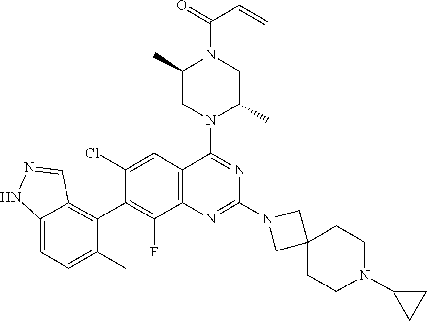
C12=CC=C(C)C(C3=C(F)C4=C(C=C3Cl)C(N3C(C)CN(C(=O)C=C)C(C)C3)=NC(N3CC5(C3)CCN(C3CC3)CC5)=N4)=C1C=NN2
